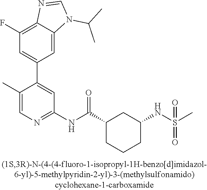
C1(F)=C2C(=CC(C3=CC(NC(C4CCCC(NS(=O)(C)=O)C4)=O)=NC=C3C)=C1)N(C(C)C)C=N2
